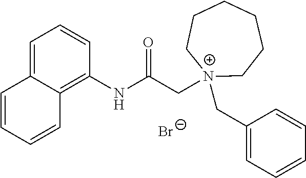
C1=C2C(=C(NC(C[N+]3(CC4=CC=CC=C4)CCCCCC3)=O)C=C1)C=CC=C2.[Br-]
